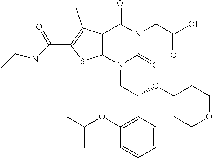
C12=C(N(CC(C3=C(OC(C)C)C=CC=C3)OC3CCOCC3)C(=O)N(CC(O)=O)C1=O)SC(C(=O)NCC)=C2C
